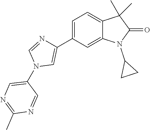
C1=C(C2=CN(C3=CN=C(C)N=C3)C=N2)C=C2C(=C1)C(C)(C)C(=O)N2C1CC1
